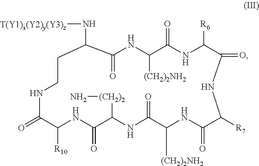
O=C1NC([R6])C(=O)NC([R7])C(=O)NC([(CH2)2NH2])C(=O)NC([(CH2)2]N)C(=O)NC([R10])C(=O)NCCC(N[T(Y1)x(Y2)y(Y3)z])C(=O)NC1[(CH2)2NH2]
